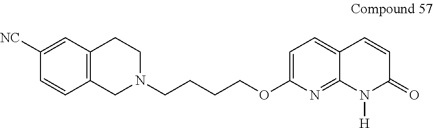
C12=C(CN(CCCCOC3=CC=C4C(=N3)N([H])C(=O)C=C4)CC1)C=CC([NC])=C2
